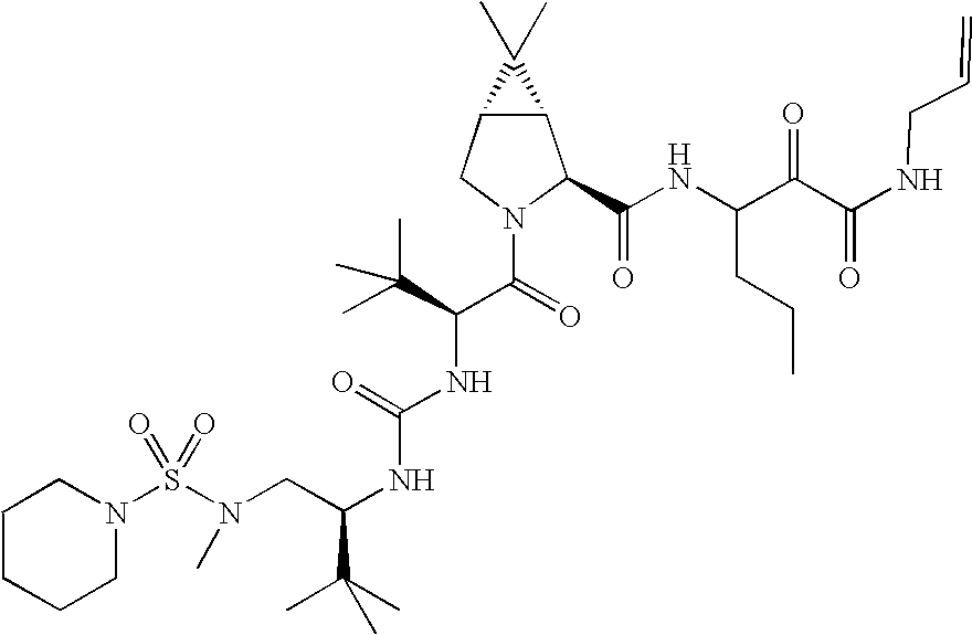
N(CC(NC(NC(C(=O)N1C(C(NC(C(C(NCC=C)=O)=O)CCC)=O)C2C(C1)C2(C)C)C(C)(C)C)=O)C(C)(C)C)(S(N1CCCCC1)(=O)=O)C
